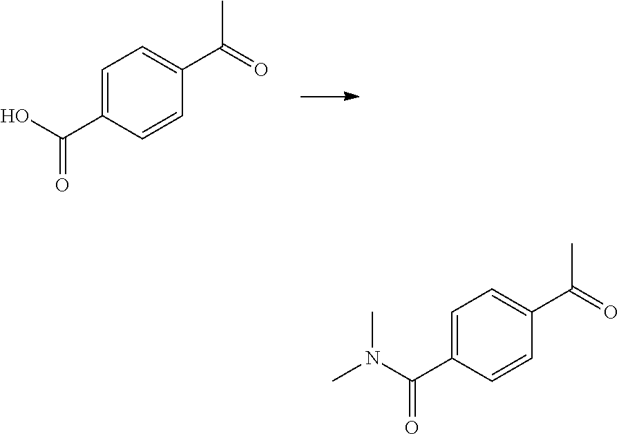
C1=C(C(O)=O)C=CC(C(=O)C)=C1.C1=C(C(N(C)C)=O)C=CC(C(=O)C)=C1
